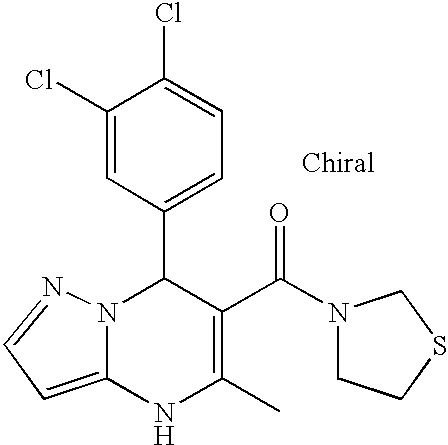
C1(C2N3C(=CC=N3)NC(C)=C2C(=O)N2CCSC2)=CC=C(Cl)C(Cl)=C1
